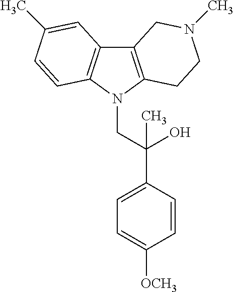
C12=C(N(CC(C3=CC=C([OCH3])C=C3)(O)C)C3=C1C=C(C)C=C3)CCN(C)C2
